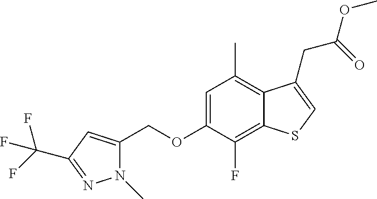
C(OC1=CC(C)=C2C(=C1F)SC=C2CC(OC)=O)C1=CC(C(F)(F)F)=NN1C
